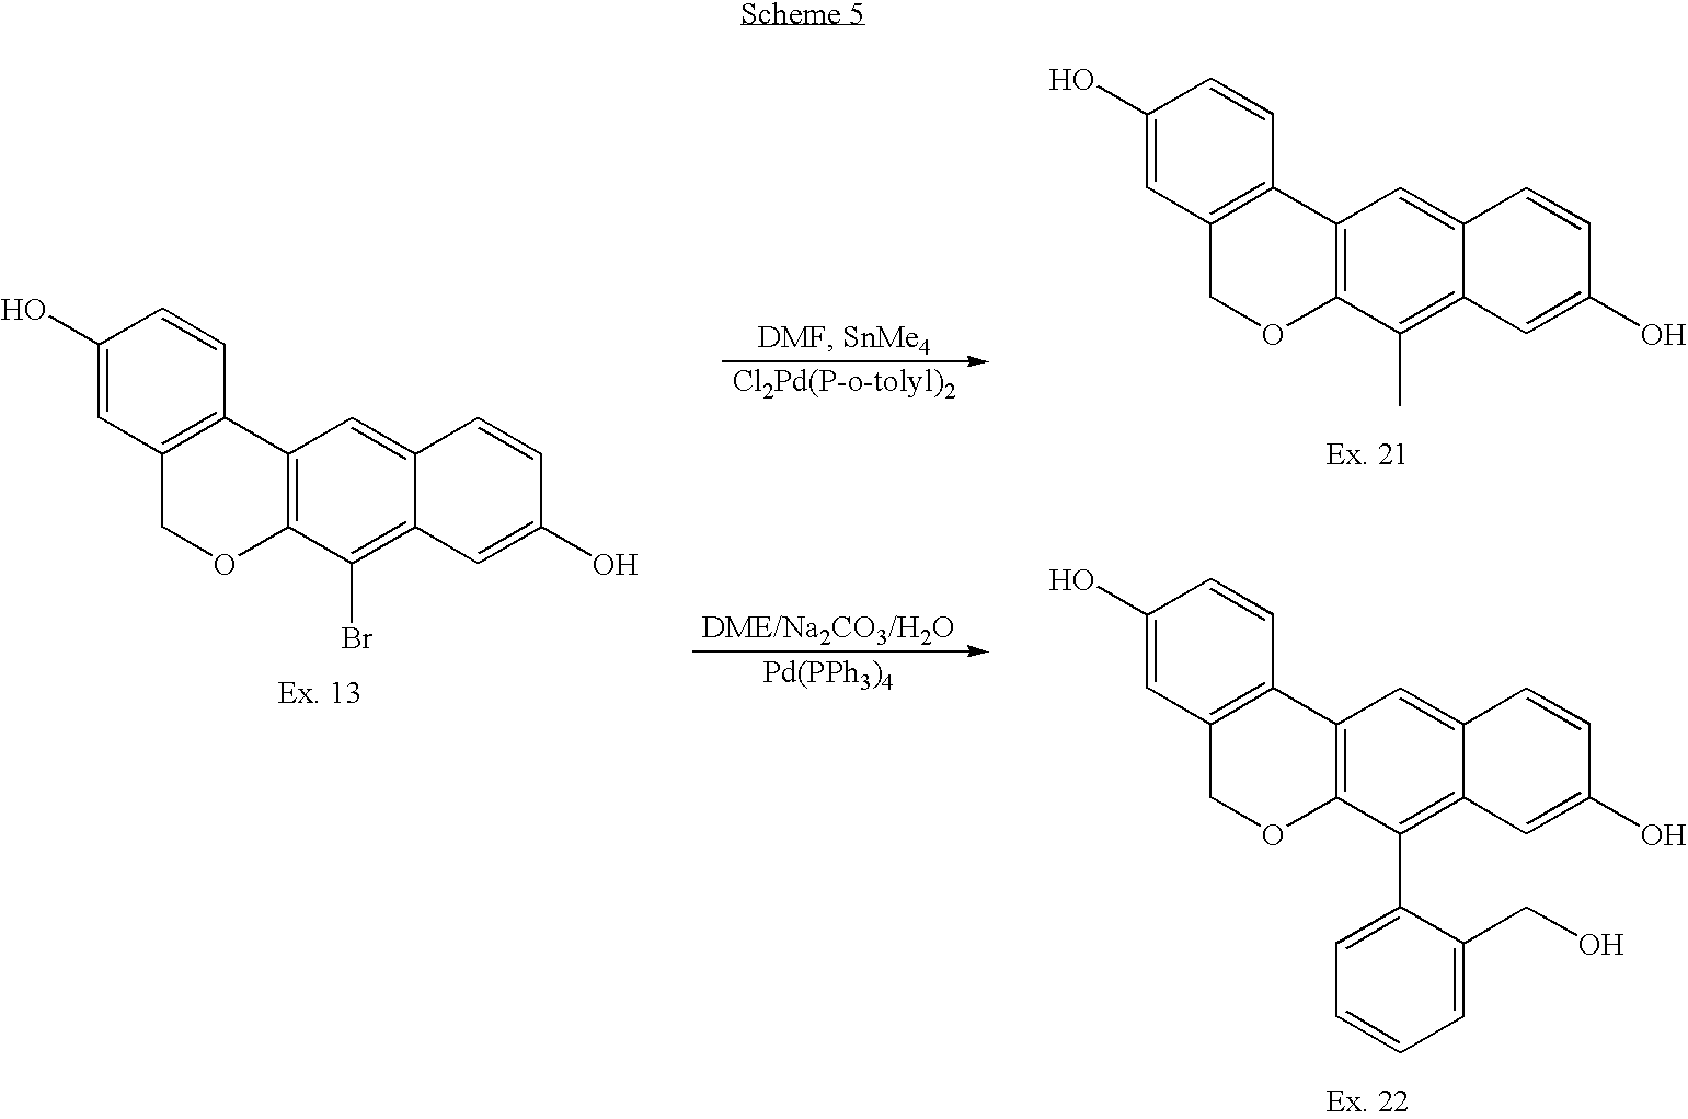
C1(O)=CC2=C(C=C1)C1=C(OC2)C(Br)=C2C(=C1)C=CC(O)=C2.C1(O)=CC2=C(C=C1)C1=C(OC2)C(C)=C2C(=C1)C=CC(O)=C2.[Pd(PPh3)4].C1(O)=CC2=C(C=C1)C1=C(OC2)C(C2=CC=CC=C2CO)=C2C(=C1)C=CC(O)=C2
